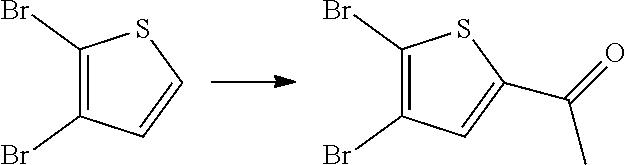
C1(Br)=C(Br)C=CS1.C1(Br)=C(Br)C=C(C(=O)C)S1
